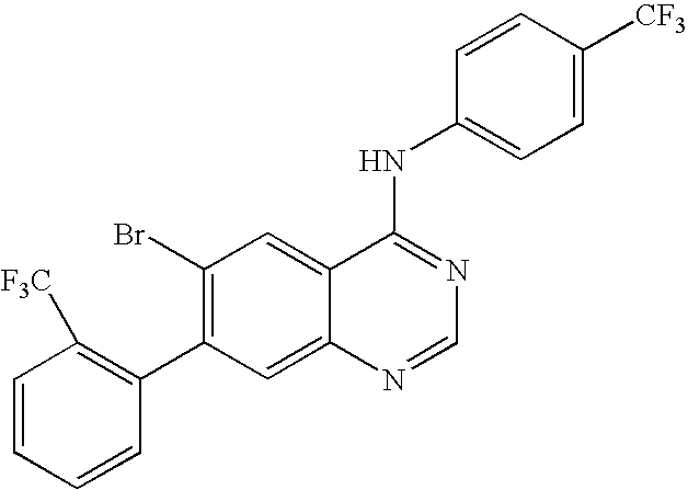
C1=CC=CC(C2=C(Br)C=C3C(=C2)N=CN=C3NC2=CC=C([CF3])C=C2)=C1[F3C]
